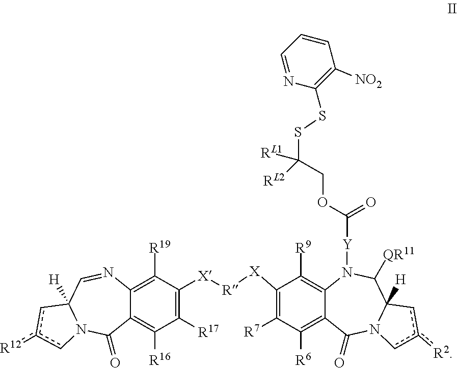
C12=C([R19])C([X][R][X]C3=C([R7])C([R6])=C4C(=C3[R9])N([Y]C(OCC(SSC3=C([NO2])C=CC=N3)([RL2])[RL1])=O)C([QR11])C3([H])N(C4=O)cc([R2])c3)=C([R17])C([R16])=C1C(=O)N1C([H])(C=N2)cc([R12])c1
